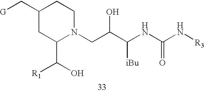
[G]CC1CC(C(O)[R1])N(CC(C(NC(N[R3])=O)[iBu])O)CC1
